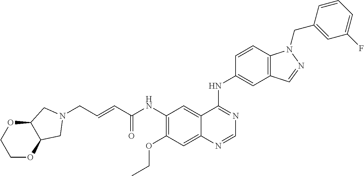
C(C=CC(NC1=C(OCC)C=C2C(=C1)C(NC1=CC3=C(C=C1)N(CC1=CC(F)=CC=C1)N=C3)=NC=N2)=O)N1CC2OCCOC2C1
